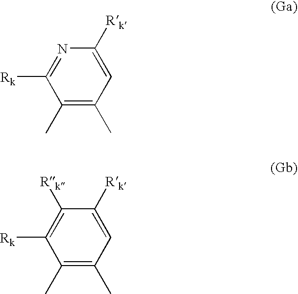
C1([Rk])=NC([Rk])=CC(C)=C1C.C1([Rk])=C([Rk])C([Rk])=CC(C)=C1C
